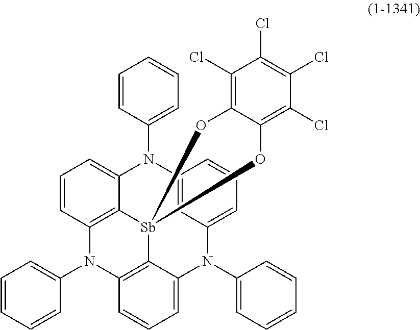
C1=C2C3=C(C=C1)N(C1=CC=CC=C1)C1=C([Sb]34OC3=C(Cl)C(Cl)=C(Cl)C(Cl)=C3O4)C(=CC=C1)N(C1=CC=CC=C1)C1=CC(=CC=C1)N2C1=CC=CC=C1
